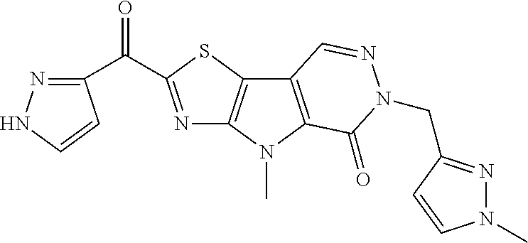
N1=C(C(C2=NNC=C2)=O)SC2=C1N(C)C1=C2C=NN(CC2=NN(C)C=C2)C1=O
